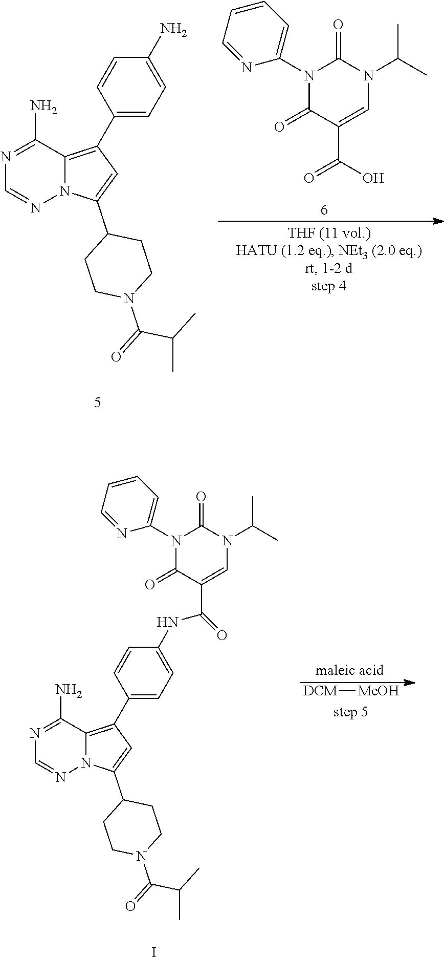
N1(C2=CC=CC=N2)C(=O)C(C(O)=O)=CN(C(C)C)C1=O.N1=C(N)C2=C(C3=CC=C(N)C=C3)C=C(C3CCN(C(C(C)C)=O)CC3)N2N=C1.[DCM][MeOH].N1=C(N)C2=C(C3=CC=C(NC(C4=CN(C(C)C)C(=O)N(C5=CC=CC=N5)C4=O)=O)C=C3)C=C(C3CCN(C(C(C)C)=O)CC3)N2N=C1.I
